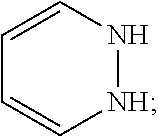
[NH]1NC=CC=C1
